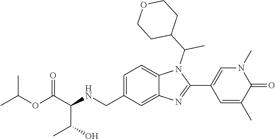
C12=CC=C(CNC(C(O)C)C(OC(C)C)=O)C=C1N=C(C1=CN(C)C(=O)C(C)=C1)N2C(C1CCOCC1)C
